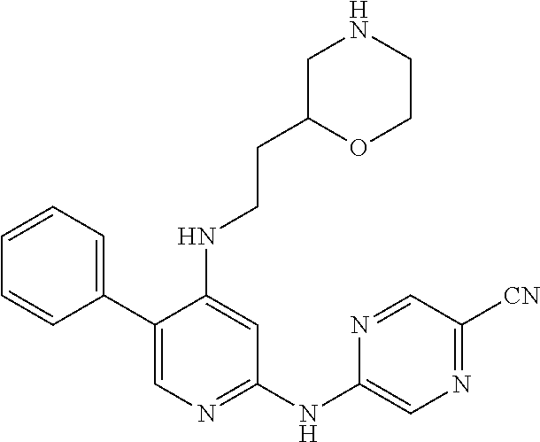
C1(C2=CC=CC=C2)=CN=C(NC2=CN=C([CN])C=N2)C=C1NCCC1OCCNC1
